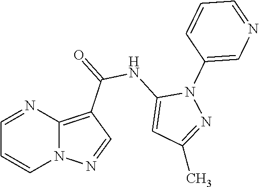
N12C(=C(C(=O)NC3=CC(C)=NN3C3=CN=CC=C3)C=N1)N=CC=C2
